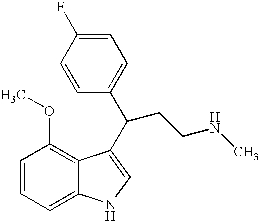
C1=CC=C2C(=C1OC)C(C(CCNC)C1=CC=C(F)C=C1)=CN2
